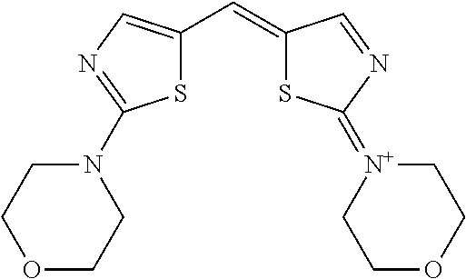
S1C(C=C2SC(=[N+]3CCOCC3)N=C2)=CN=C1N1CCOCC1
